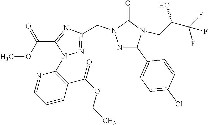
N1(C2=C(C(=O)OCC)C=CC=N2)N=C(CN2N=C(C3=CC=C(Cl)C=C3)N(CC(C(F)(F)F)O)C2=O)N=C1C(OC)=O
